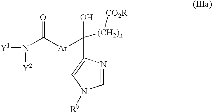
C1(C([(CH2)n][CO2R])(O)[Ar]C(N([Y1])[Y2])=O)=CN([Rb])C=N1
